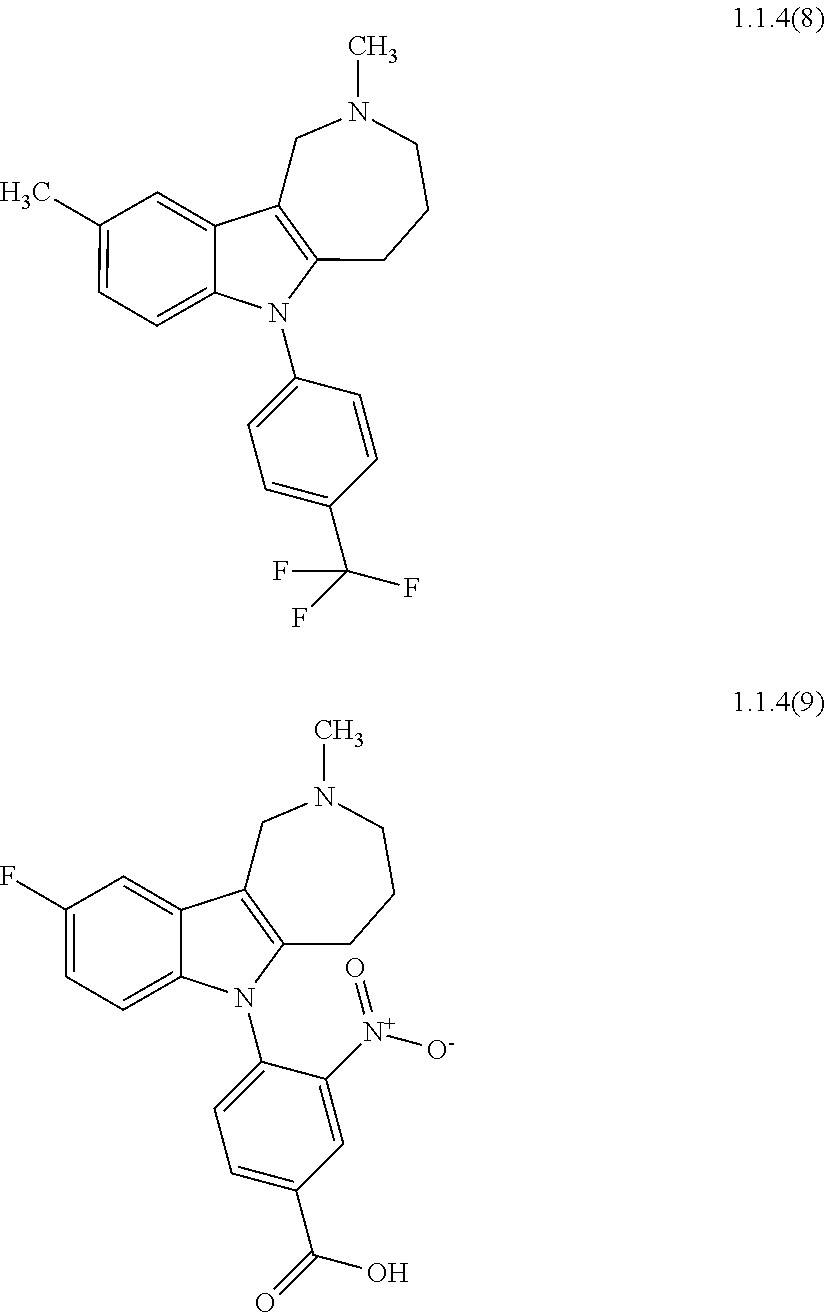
C1(C)=CC=C2C(=C1)C1=C(CCCN(C)C1)N2C1=CC=C(C(F)(F)F)C=C1.C1(F)=CC=C2C(=C1)C1=C(CCCN(C)C1)N2C1=CC=C(C(O)=O)C=C1[N+]([O-])=O
